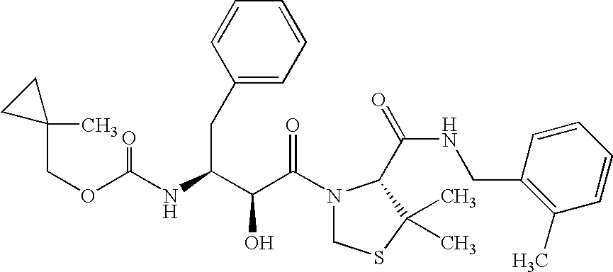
O(C(NC(C(C(N1CSC(C)(C)C1C(NCC1=C(C)C=CC=C1)=O)=O)O)CC1=CC=CC=C1)=O)CC1(C)CC1
